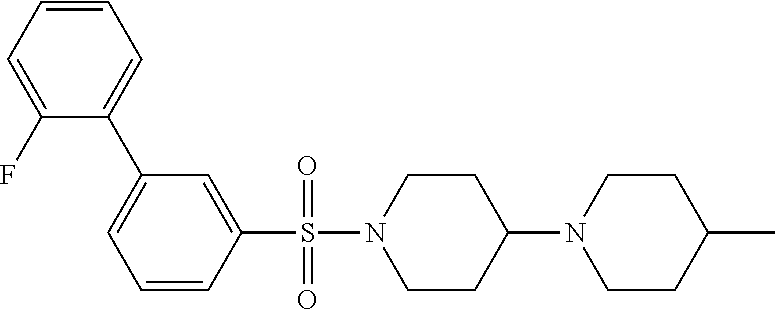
C1(C2=CC=CC=C2F)=CC=CC(S(N2CCC(N3CCC(C)CC3)CC2)(=O)=O)=C1
